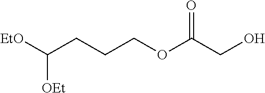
C(CCCOC(CO)=O)([EtO])[OEt]
